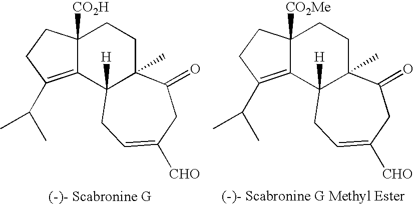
C12=C(C(C)C)CCC1([CO2H])CCC1(C)C2([H])CC=C([CHO])CC1=O.C12=C(C(C)C)CCC1([CO2Me])CCC1(C)C2([H])CC=C([CHO])CC1=O
